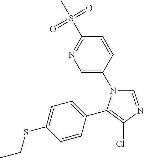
C1=C(N2C=NC(Cl)=C2C2=CC=C(SCC)C=C2)C=CC(S(C)(=O)=O)=N1
